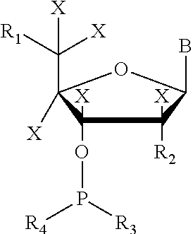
BC1C([R2])([X])C(OP([R4])[R3])([X])C(C([R1])([X])[X])([X])O1
